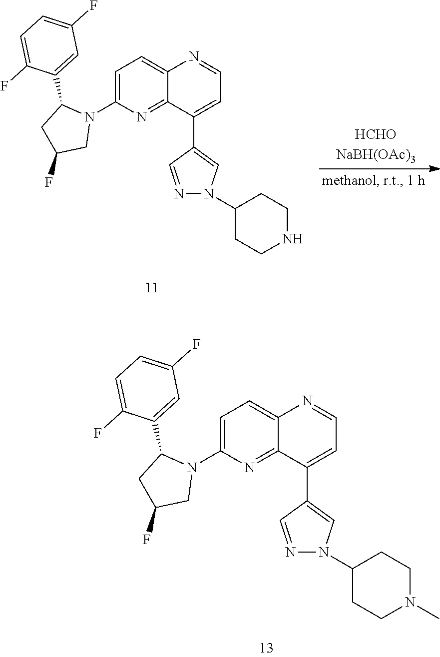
N1=CC(C2=CC=NC3=CC=C(N4C(C5=CC(F)=CC=C5F)CC(F)C4)N=C23)=CN1C1CCN(C)CC1.N1=CC(C2=CC=NC3=CC=C(N4C(C5=CC(F)=CC=C5F)CC(F)C4)N=C23)=CN1C1CCNCC1
